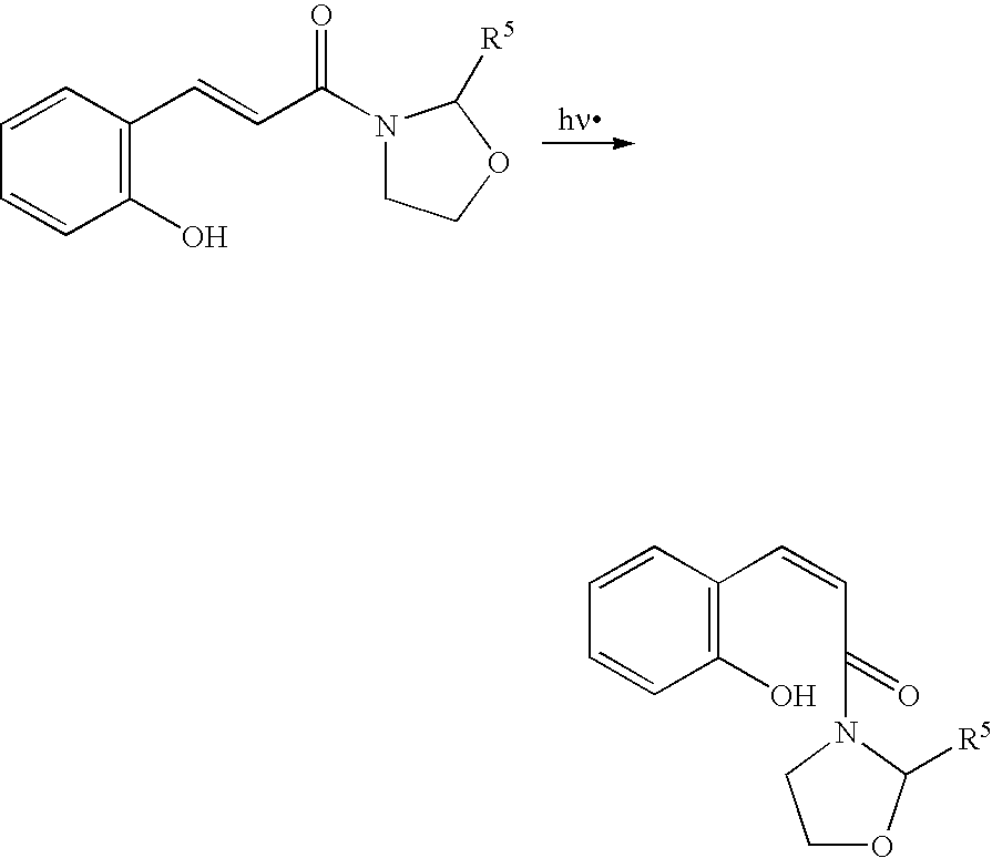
C1(O)=C(C=CC(=O)N2CCOC2[R5])C=CC=C1.C1(O)=C(C=CC(=O)N2CCOC2[R5])C=CC=C1
